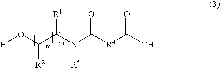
[H]OC(C(N(C([R4]C(O)=O)=O)[R5])[R1])[R2]
